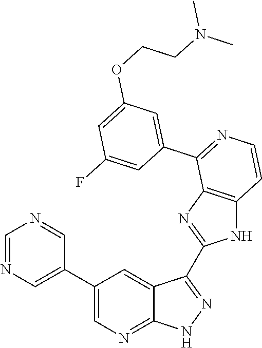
C1=NC=C(C2=CN=C3C(=C2)C(C2=NC4=C(N2)C=CN=C4C2=CC(OCCN(C)C)=CC(F)=C2)=N[N H]3)C=N1
